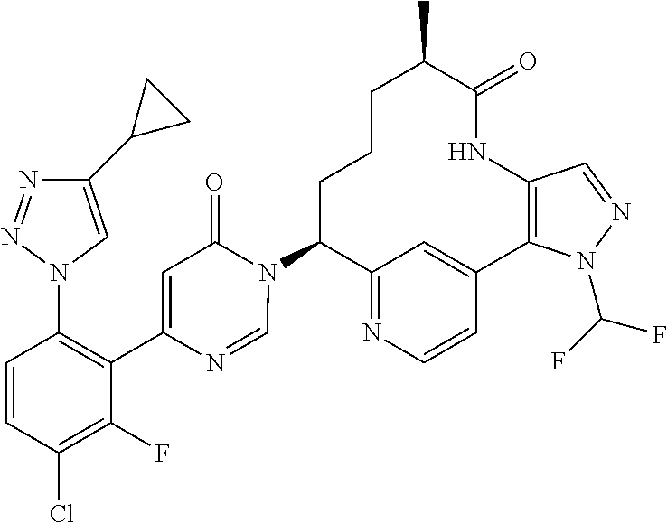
C12=NC=CC(=C1)C1=C(NC(=O)C(C)CCCC2N2C(=O)C=C(C3=C(N4C=C(C5CC5)N=N4)C=CC(Cl)=C3F)N=C2)C=NN1C(F)F
